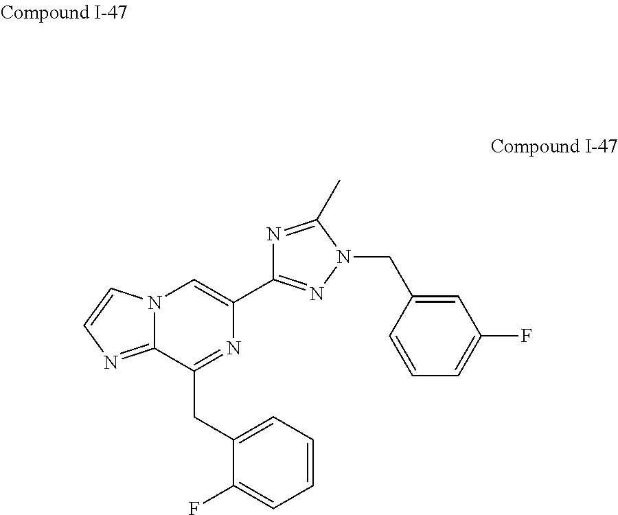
C1=C(CC2=NC(C3=NN(CC4=CC(F)=CC=C4)C(C)=N3)=CN3C2=NC=C3)C(F)=CC=C1
